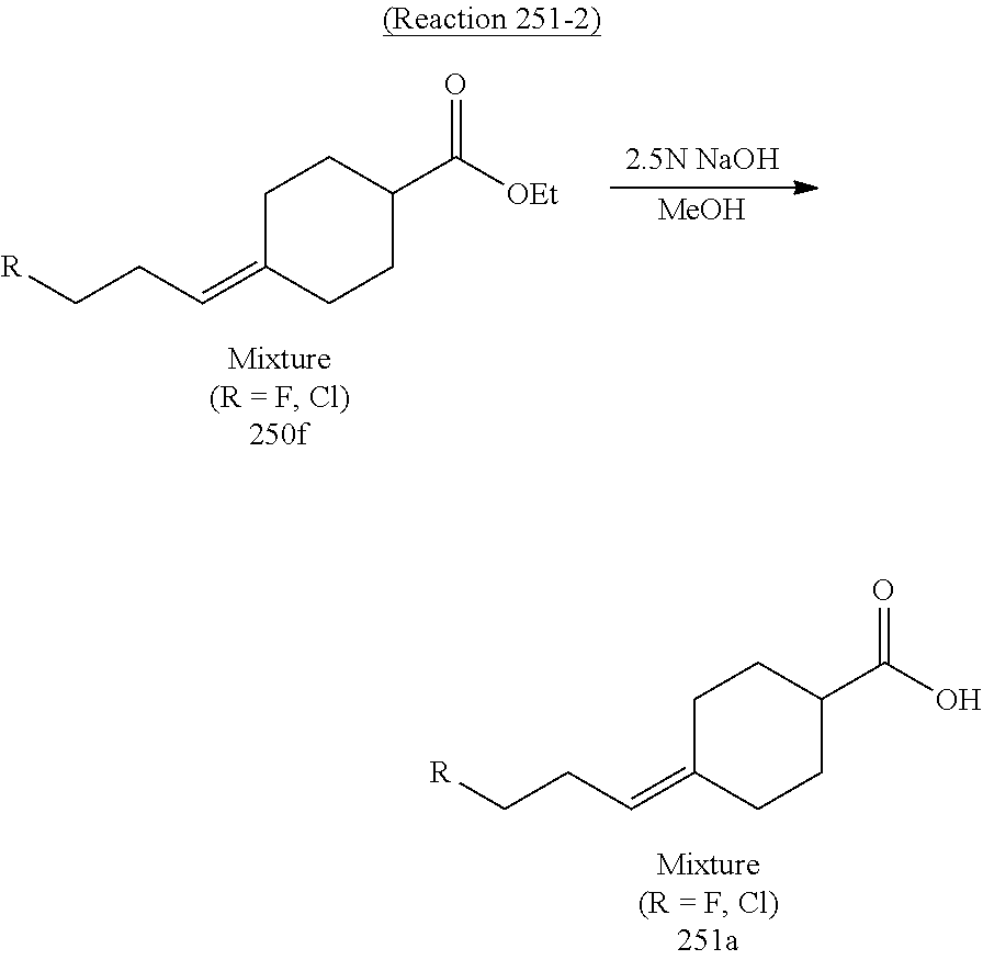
C1C(=CCC[R])CCC(C([OEt])=O)C1.[MeOH].C1C(=CCC[R])CCC(C(O)=O)C1
